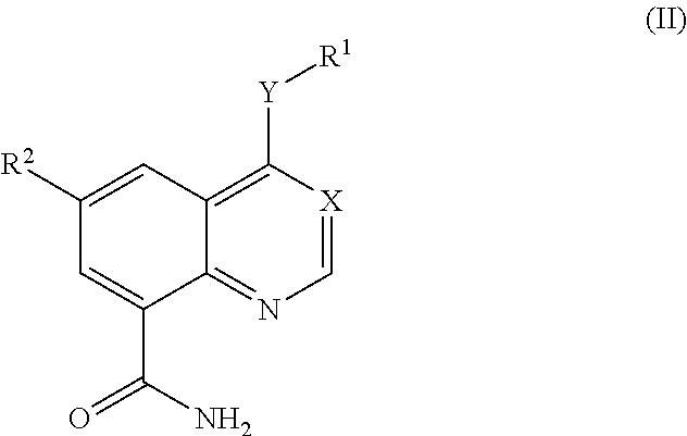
C1=[X]C([Y][R1])=C2C(=N1)C(C(N)=O)=CC([R2])=C2
